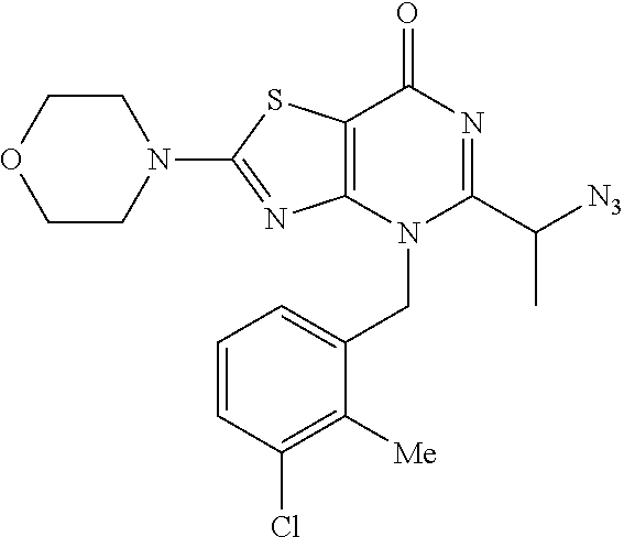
C1CN(C2=NC3=C(S2)C(=O)N=C(C(C)[N3])N3CC2=CC=CC(Cl)=C2[Me])CCO1
